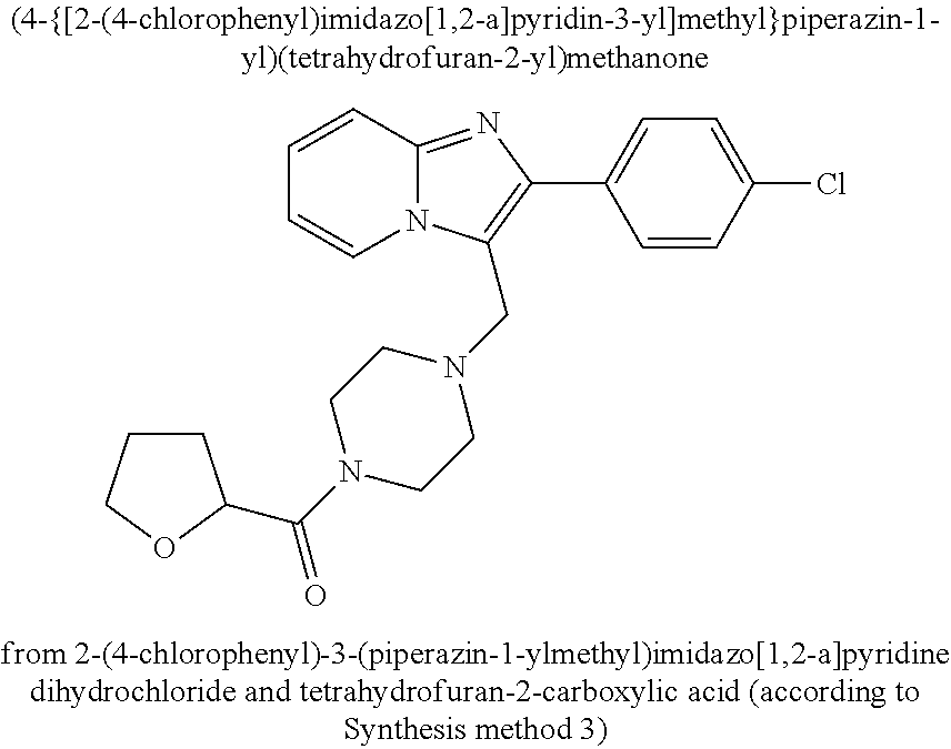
C1=CC2=NC(C3=CC=C(Cl)C=C3)=C(CN3CCN(C(=O)C4CCCO4)CC3)N2C=C1
